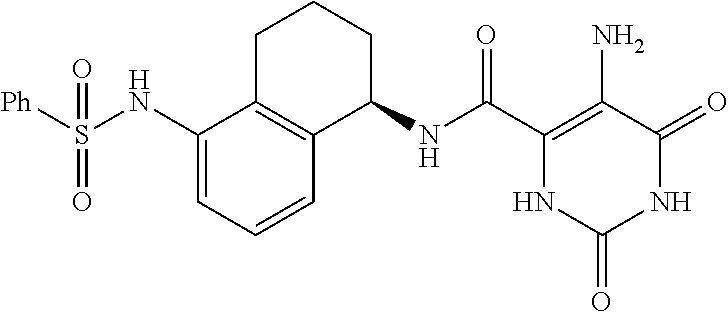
C(C1=C(N)C(=O)NC(=O)N1)(=O)NC1CCCC2=C1C=CC=C2NS([Ph])(=O)=O
